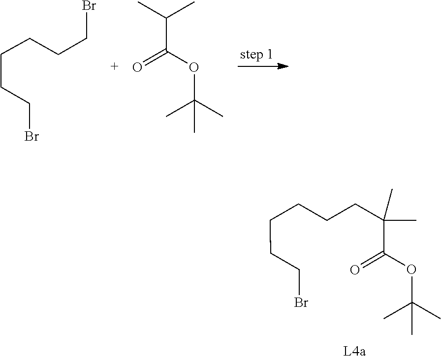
C(CBr)CCCCBr.C(=O)(C(C)C)OC(C)(C)C.C(CBr)CCCCC(C)(C)C(OC(C)(C)C)=O
